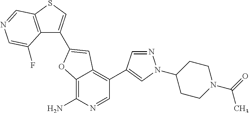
C12=C(N)N=CC(C3=CN(C4CCN(C(=O)C)CC4)N=C3)=C1C=C(C1=CSC3=C1C(F)=CN=C3)O2
